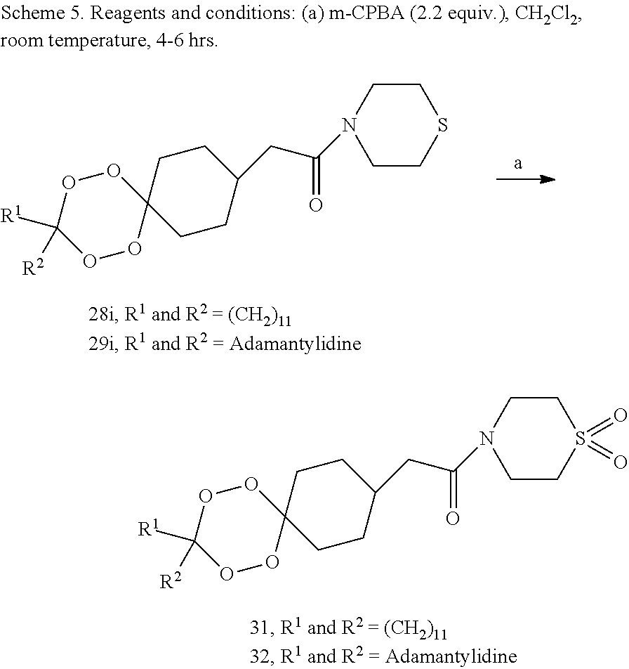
O1OC2(OOC1([R1])[R2])CCC(CC(N1CCS(=O)(=O)CC1)=O)CC2.O1OC2(OOC1([R1])[R2])CCC(CC(N1CCSCC1)=O)CC2
